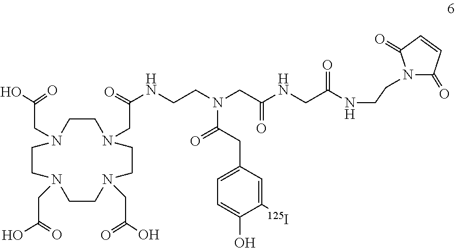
C1CN(CC(NCCN(CC(NCC(NCCN2C(=O)C=CC2=O)=O)=O)C(CC2=CC=C(O)C([125I])=C2)=O)=O)CCN(CC(O)=O)CCN(CC(O)=O)CCN1CC(O)=O
